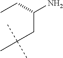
C(N)(CC)CC(C)(C)C
